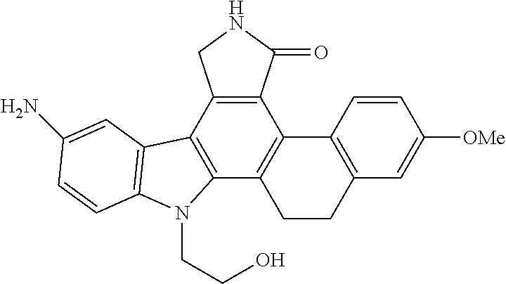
C12=C(C3=C(C4=C1C1=C(CC4)C=C([OMe])C=C1)N(CCO)C1=C3C=C(N)C=C1)CNC2=O
